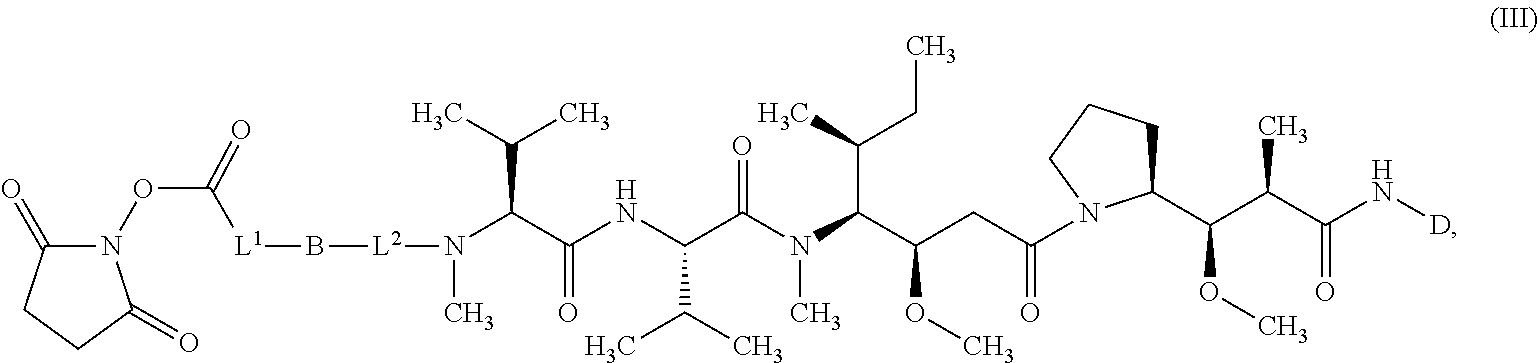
N(C(C(C(C1CCCN1C(CC(C(N(C(C(NC(C(C(C)C)N(C)[L2]B[L1]C(ON1C(=O)CCC1=O)=O)=O)C(C)C)=O)C)C(C)CC)OC)=O)OC)C)=O)[D]
